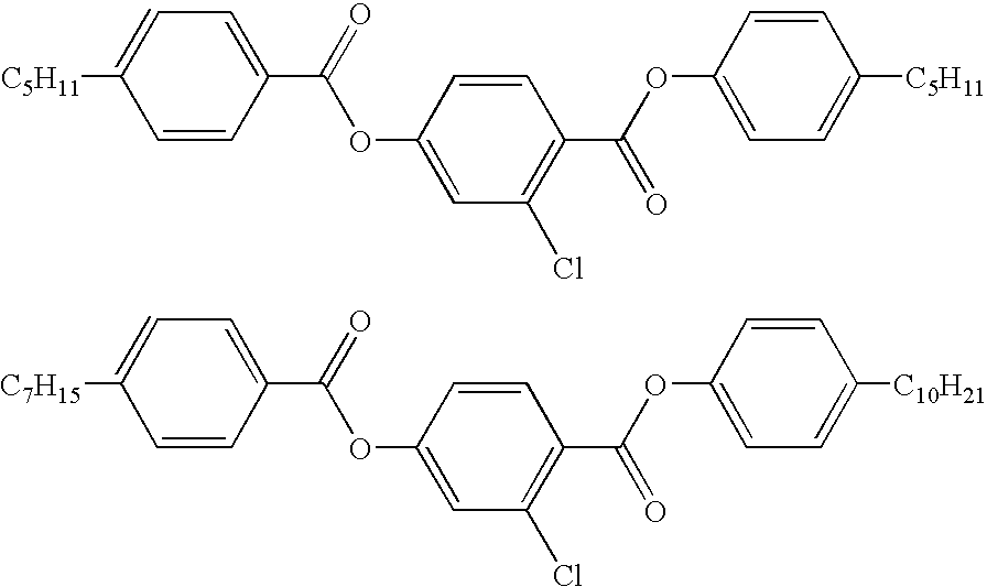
C1=CC(C(=O)OC2=CC(Cl)=C(C(OC3=CC=C([C5H11])C=C3)=O)C=C2)=CC=C1[C5H11].C1=CC(C(=O)OC2=CC(Cl)=C(C(OC3=CC=C([C10H21])C=C3)=O)C=C2)=CC=C1[C7H15]
